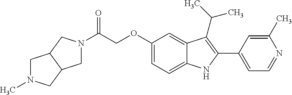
C(C(=O)N1CC2C(C1)CN(C)C2)OC1=CC=C2C(=C1)C(C(C)C)=C(C1=CC=NC(C)=C1)N2
